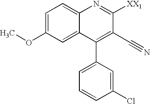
C1=C(OC)C=C2C(=C1)N=C([XX1])C(C#N)=C2C1=CC=CC(Cl)=C1
